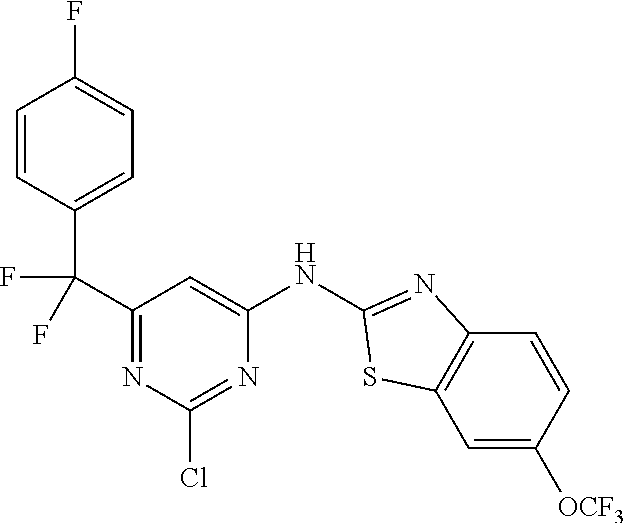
C1=CC(C(C2=NC(Cl)=NC(NC3=NC4=C(C=C([OCF3])C=C4)S3)=C2)(F)F)=CC=C1F
